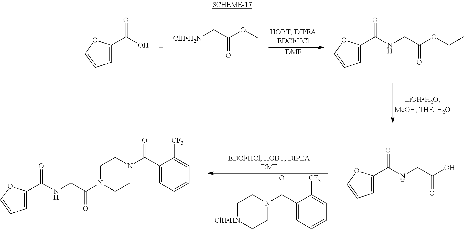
[DMF].C1=C(C(O)=O)OC=C1.[ClHH2N]CC(OC)=O.N(CC(OCC)=O)C(=O)C1=CC=CO1.C1[ClHHN]CCN(C(C2=CC=CC=C2[CF3])=O)C1.N(CC(O)=O)C(=O)C1=CC=CO1.N(CC(N1CCN(C(C2=CC=CC=C2[CF3])=O)CC1)=O)C(=O)C1=CC=CO1
